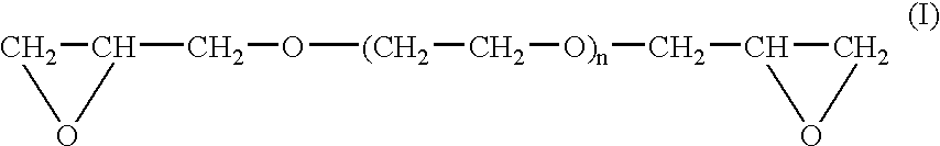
C(O[(CH2]C[O)n]CC1CO1)C1CO1
